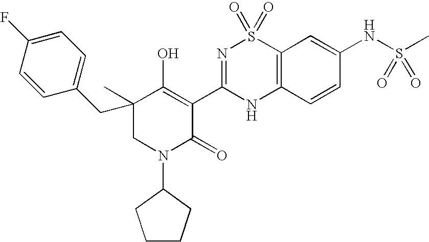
C12=C(C=CC(NS(C)(=O)=O)=C1)NC(C1=C(O)C(CC3=CC=C(F)C=C3)(C)CN(C3CCCC3)C1=O)=NS2(=O)=O
